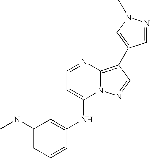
C1(N(C)C)=CC=CC(NC2=CC=NC3=C(C4=CN(C)N=C4)C=NN23)=C1
